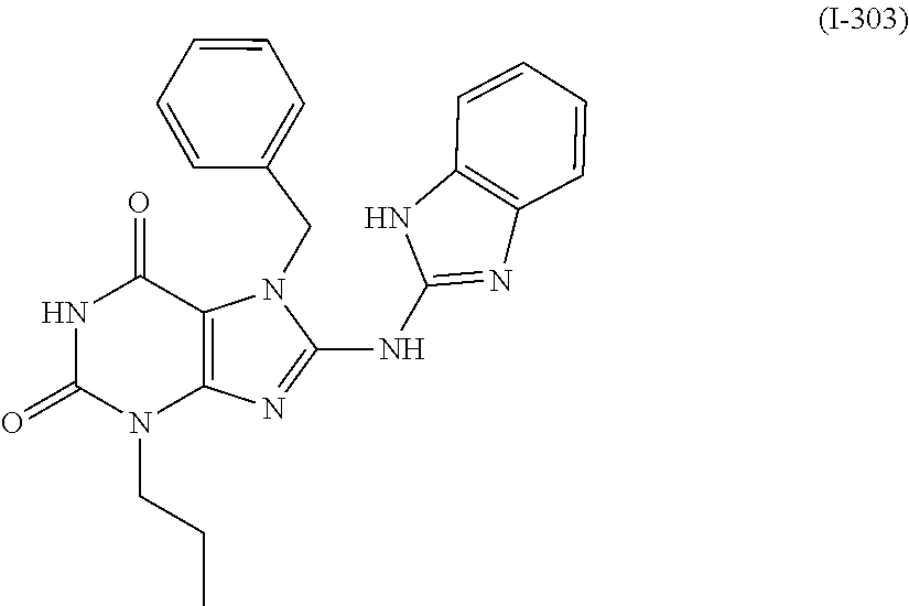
N1C(=O)N(CCC)C2=C(C1=O)N(CC1=CC=CC=C1)C(NC1=NC3=C(N1)C=CC=C3)=N2
